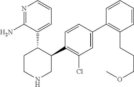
C1(C2=C(Cl)C=C(C3=C(CCCOC)C=CC=C3)C=C2)C(C2=CC=CN=C2N)CCNC1
